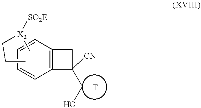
C12=C(C=CC=C1)CC2(CO)[CN].C[X2](CCC)[SO2E]
